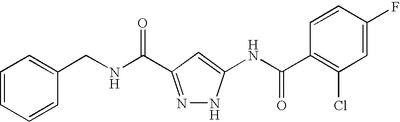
N(C(=O)C1=NNC(NC(C2=C(Cl)C=C(F)C=C2)=O)=C1)CC1=CC=CC=C1
